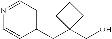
C1(CC2(CO)CCC2)=CC=NC=C1
